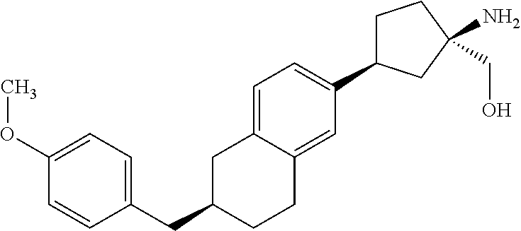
C1=C2C(=CC(C3CCC(N)(CO)C3)=C1)CCC(CC1=CC=C(OC)C=C1)C2
